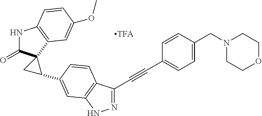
N1=C(C#CC2=CC=C(CN3CCOCC3)C=C2)C2=C(N1)C=C(C1CC13C(=O)NC1=C3C=C(OC)C=C1)C=C2
